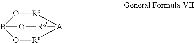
B12O[Re][A]([Rc]O1)[Rd]O2
